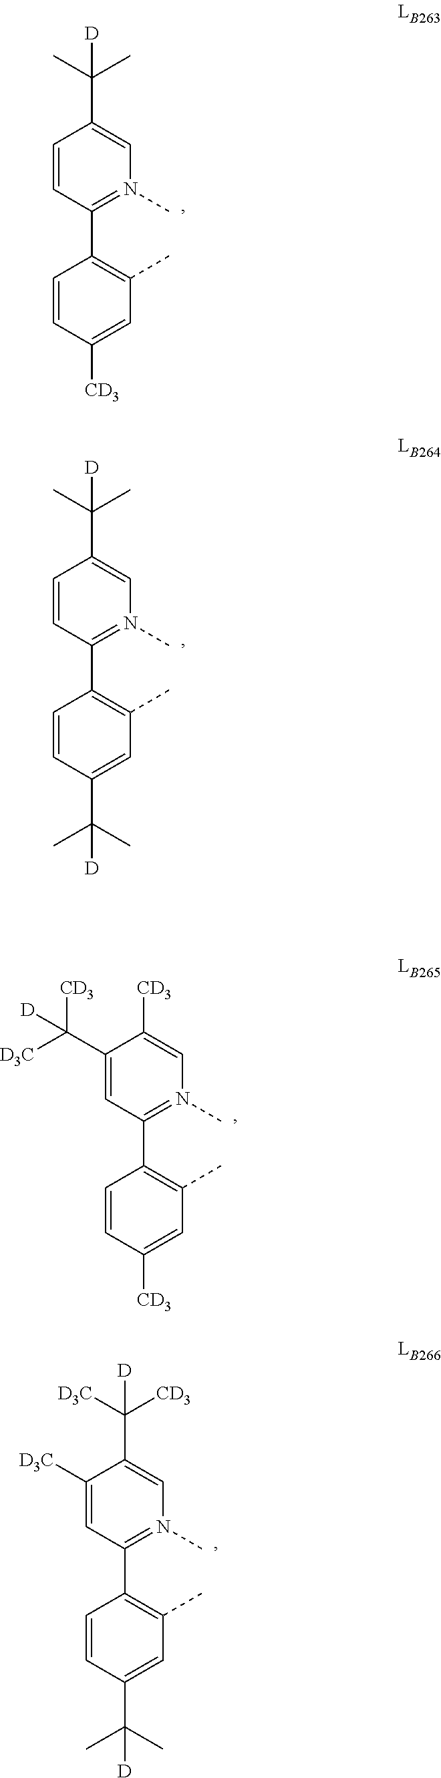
C1=CC([CD3])=CC(C)=C1C1=N(C)C=C(C(C)(C)[D])C=C1.C1=CC(C(C)(C)[D])=CC(C)=C1C1=N(C)C=C(C(C)(C)[D])C=C1.C1=CC([CD3])=CC(C)=C1C1=N(C)C=C([CD3])C(C([D3C])([CD3])[D])=C1.C1=CC(C(C)(C)[D])=CC(C)=C1C1=N(C)C=C(C([CD3])([D3C])[D])C([D3C])=C1
